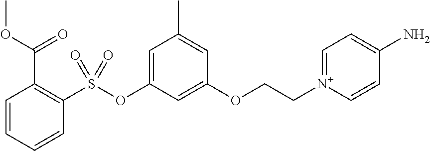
C1=CC=CC(S(OC2=CC(C)=CC(OCC[N+]3=CC=C(N)C=C3)=C2)(=O)=O)=C1C(OC)=O
